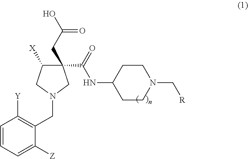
C1=CC=C([Z])C(CN2CC(C(=O)NC3CCN(C[R])CC3)(CC(O)=O)C([X])C2)=C1[Y]
